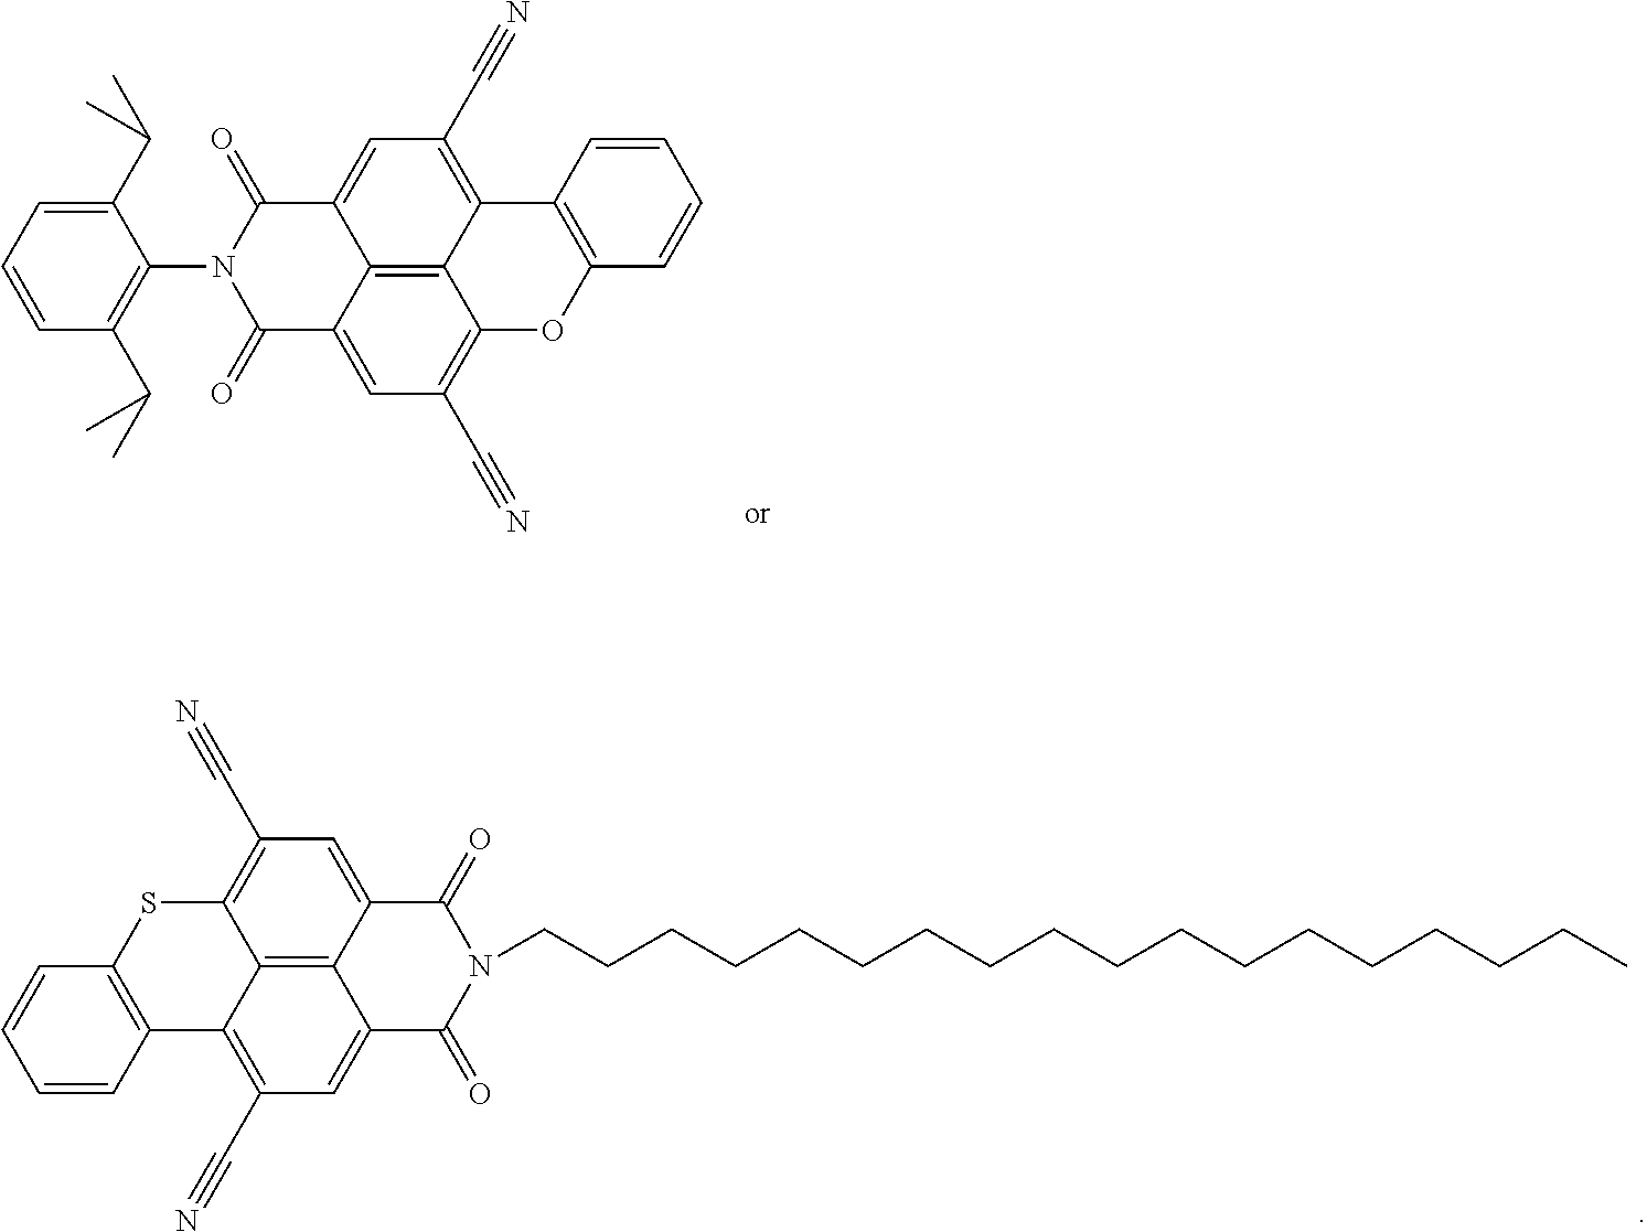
C12=C3C4=CC(C#N)=C1OC1=C(C2=C(C#N)C=C3C(=O)N(C2=C(C(C)C)C=CC=C2C(C)C)C4=O)C=CC=C1.C12=C3C4=C(C#N)C=C1C(=O)N(CCCCCCCCCCCCCCCCCC)C(=O)C2=CC(C#N)=C3SC1=C4C=CC=C1
